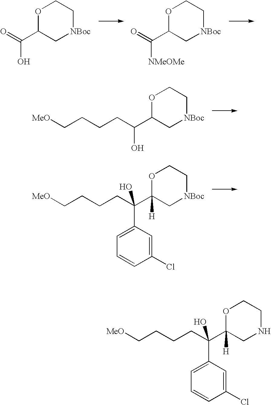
O1C(C(=O)O)C[NBoc]CC1.O1C(C(=O)[NMeOMe])C[NBoc]CC1.O1C(C(CCCC[MeO])O)C[NBoc]CC1.O1C(C(CCCC[MeO])(C2=CC=CC(Cl)=C2)O)([H])C[NBoc]CC1.O1C(C(CCCC[MeO])(C2=CC=CC(Cl)=C2)O)([H])CNCC1
